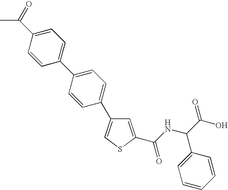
C1=C(C(NC(C(O)=O)C2=CC=CC=C2)=O)SC=C1C1=CC=C(C2=CC=C(C(C)=O)C=C2)C=C1
